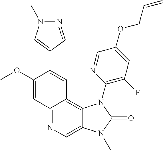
C12=NC=C3C(=C1C=C(C1=CN(C)N=C1)C(OC)=C2)N(C1=C(F)C=C(OCC=C)C=N1)C(=O)N3C
